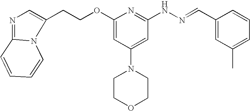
C1(CCOC2=CC(N3CCOCC3)=CC(NN=CC3=CC(C)=CC=C3)=N2)=CN=C2N1C=CC=C2
